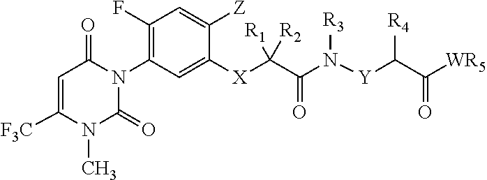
C1=C([F3C])N(C)C(=O)N(C2=C(F)C=C([Z])C([X]C(C(N([Y]C(C([WR5])=O)[R4])[R3])=O)([R1])[R2])=C2)C1=O
